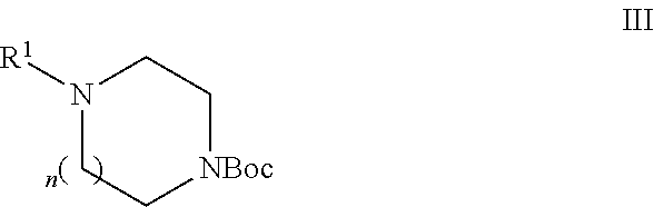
N1([R1])CC[NBoc]CC1
